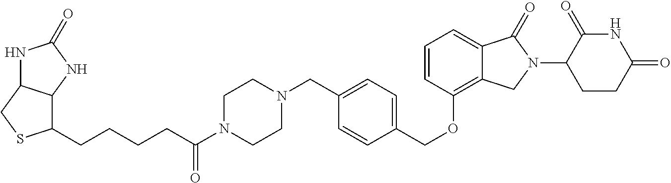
O(C1=C2C(=CC=C1)C(=O)N(C1CCC(=O)NC1=O)C2)CC1=CC=C(CN2CCN(C(CCCCC3C4C(CS3)NC(=O)N4)=O)CC2)C=C1
